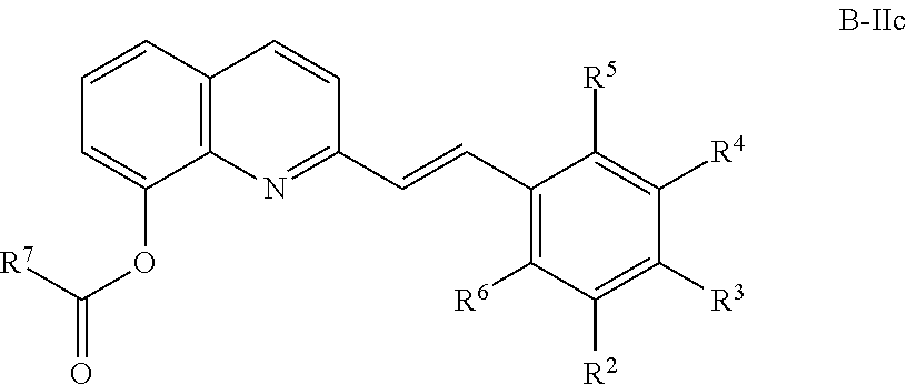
C12=C(C=CC(C=CC3=C([R6])C([R2])=C([R3])C([R4])=C3[R5])=N1)C=CC=C2OC([R7])=O
